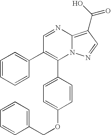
C1(C2=CC=C(OCC3=CC=CC=C3)C=C2)=C(C2=CC=CC=C2)C=NC2=C(C(O)=O)C=NN12
